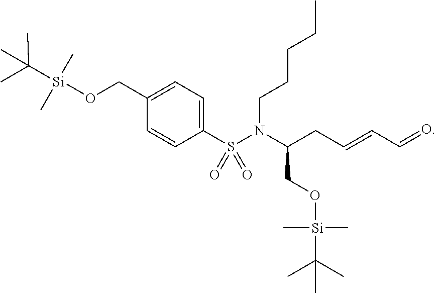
C1=C(S(N(C(CO[Si](C)(C)C(C)(C)C)CC=CC=O)CCCCC)(=O)=O)C=CC(CO[Si](C)(C)C(C)(C)C)=C1
